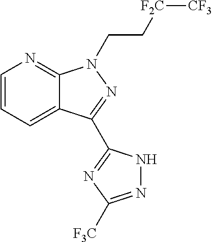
C12=CC=CN=C1N(CC[F2C][CF3])N=C2C1=NC([F3C])=NN1
